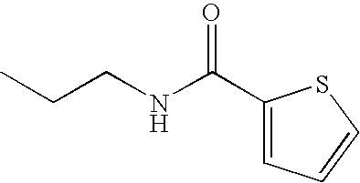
C1(C(NCCC)=O)=CC=CS1
